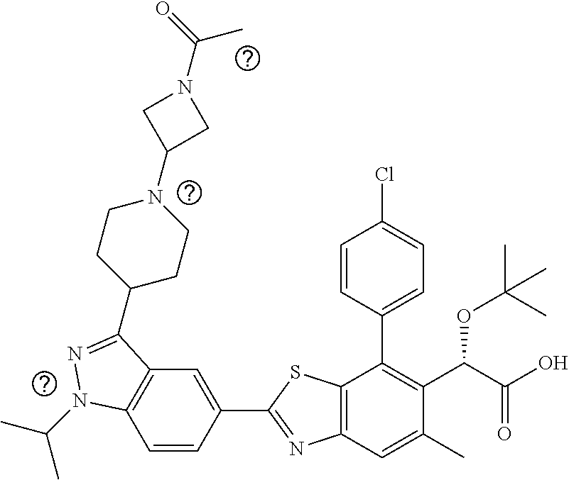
C1=CC(C2=NC3=C(S2)C(C2=CC=C(Cl)C=C2)=C(C(C(O)=O)OC(C)(C)C)C(C)=C3)=CC2=C1N(C(C)C)N=C2C1CCN(C2CN(C(C)=O)C2)CC1
